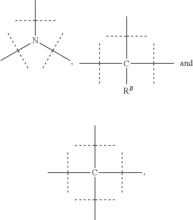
C(N(C(C)(C)C)C(C)(C)C)(C)(C)C.C(C(C(C)(C)C)(C(C)(C)C)[RB])(C)(C)C.C(C(C(C)(C)C)(C(C)(C)C)C(C)(C)C)(C)(C)C
